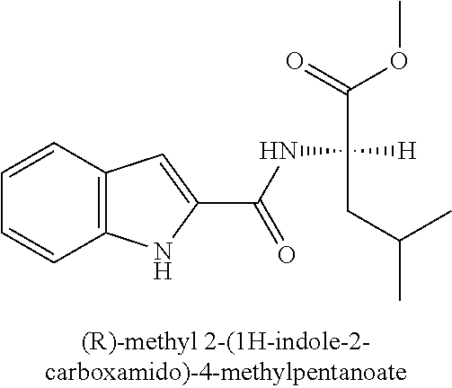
C12=C(C=CC=C1)C=C(C(NC([H])(CC(C)C)C(OC)=O)=O)N2
